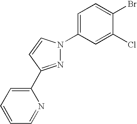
N1=C(C2=CC=CC=N2)C=CN1C1=CC=C(Br)C(Cl)=C1
